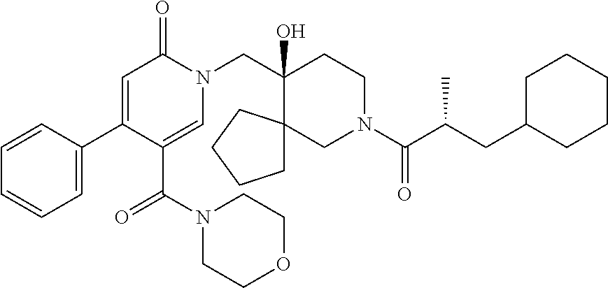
C1(C2=CC(=O)N(CC3(O)C4(CN(C(C(CC5CCCCC5)C)=O)CC3)CCCC4)C=C2C(N2CCOCC2)=O)=CC=CC=C1
